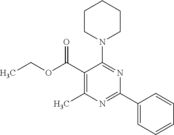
N1(C2=NC(C3=CC=CC=C3)=NC(C)=C2C(OCC)=O)CCCCC1
